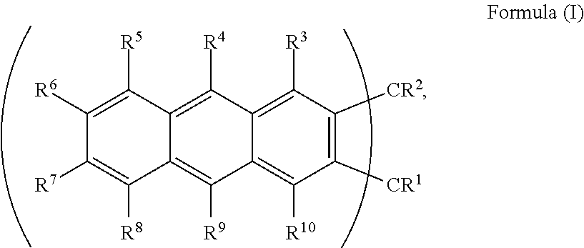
C12=C([R10])C([CR1])=C([CR2])C([R3])=C1C([R4])=C1C(=C2[R9])C([R8])=C([R7])C([R6])=C1[R5]
